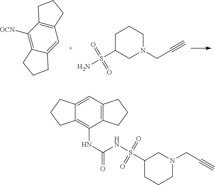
C12=C(C([OCN])=C3C(=C1)CCC3)CCC2.C1C(S(N)(=O)=O)CN(CC#C)CC1.C1C(S(NC(NC2=C3C(=CC4=C2CCC4)CCC3)=O)(=O)=O)CN(CC#C)CC1
